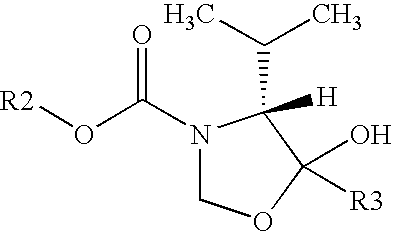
[R2]OC(N1COC(O)([R3])C1([H])C(C)C)=O
